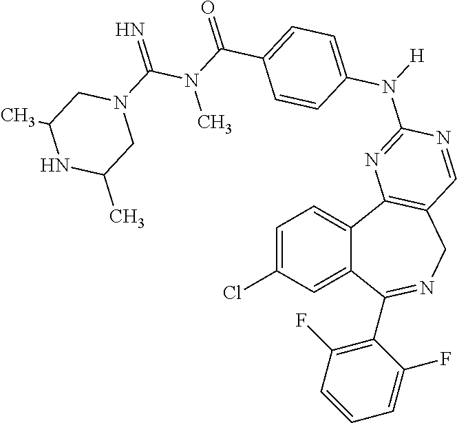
C1=C(Cl)C=C2C(=C1)C1=C(CN=C2C2=C(F)C=CC=C2F)C=NC(N([H])C2=CC=C(C(=O)N(C(=N)N3CC(C)NC(C)C3)C)C=C2)=N1
